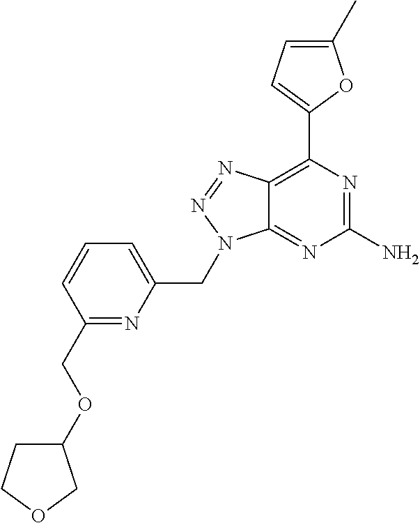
C1(COC2CCOC2)=NC(CN2C3=NC(N)=NC(C4=CC=C(C)O4)=C3N=N2)=CC=C1
